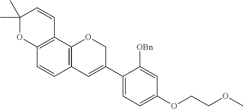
C1(C)(C)OC2=C(C=C1)C1=C(C=C2)C=C(C2=CC=C(OCCOC)C=C2[OBn])CO1
